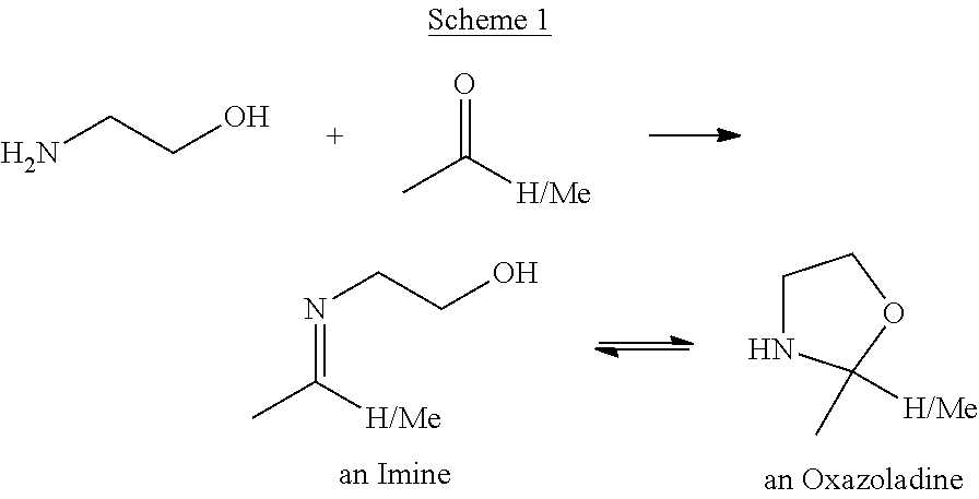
NCCO.CC([H/Me])=O.N1CCOC1([H/Me])C.CC([H/Me])=NCCO
